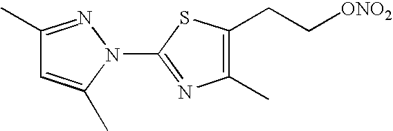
C1(C)=NN(C2=NC(C)=C(CC[ONO2])S2)C(C)=C1
